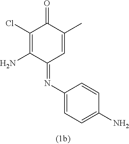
C1(Cl)=C(N)C(=NC2=CC=C(N)C=C2)C=C(C)C1=O
